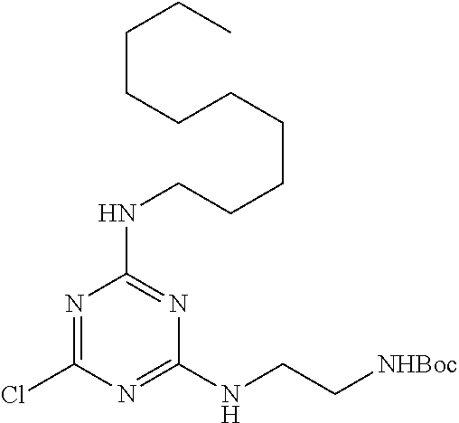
N1=C(Cl)N=C(NCC[NHBoc])N=C1NCCCCCCCCCC
